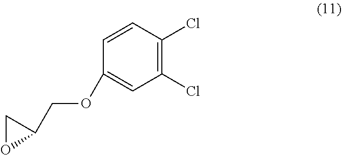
C1(Cl)=C(Cl)C=CC(OCC2CO2)=C1
